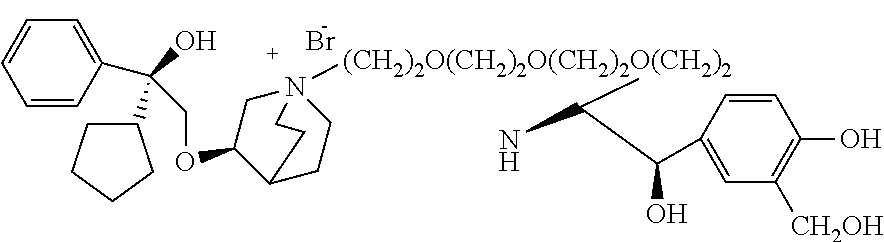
Br.C1=CC(C(O)(C2CCCC2)COC2C3CCN([(CH2)2O(CH2)2O(CH2)2O(CH2)2])(C2)CC3)=CC=C1.C1=C(C(O)C(N)C)C=CC(O)=C1[CH2OH]
